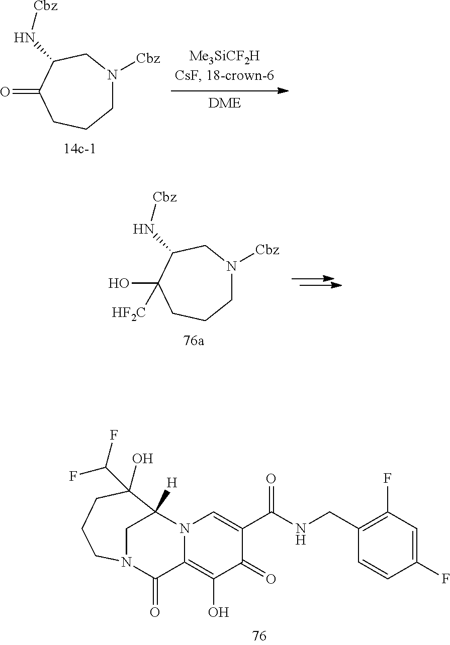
C1N([Cbz])CC(N[Cbz])C(=O)CC1.C1N([Cbz])CC(N[Cbz])C(O)([HF2C])CC1.C12([H])C(O)(C(F)F)CCCN(C1)C(=O)C1=C(O)C(=O)C(C(NCC3=C(F)C=C(F)C=C3)=O)=CN21
